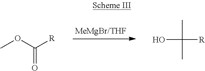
C(=O)(OC)[R].CC([R])(O)C
